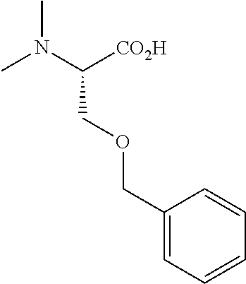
CN(C)C([CO2H])COCC1=CC=CC=C1
